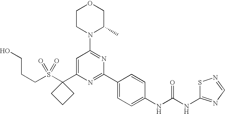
C(S(=O)(=O)C1(C2=CC(N3C(C)COCC3)=NC(C3=CC=C(NC(NC4=NC=NS4)=O)C=C3)=N2)CCC1)CCO
